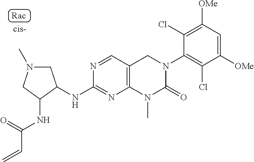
N1=CC2=C(N=C1NC1CN(C)CC1NC(C=C)=O)N(C)C(=O)N(C1=C(Cl)C([OMe])=CC([OMe])=C1Cl)C2
